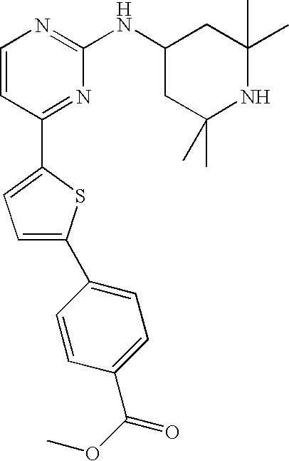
C1=CC(C2=CC=C(C3=CC=C(C(OC)=O)C=C3)S2)=NC(NC2CC(C)(C)NC(C)(C)C2)=N1
